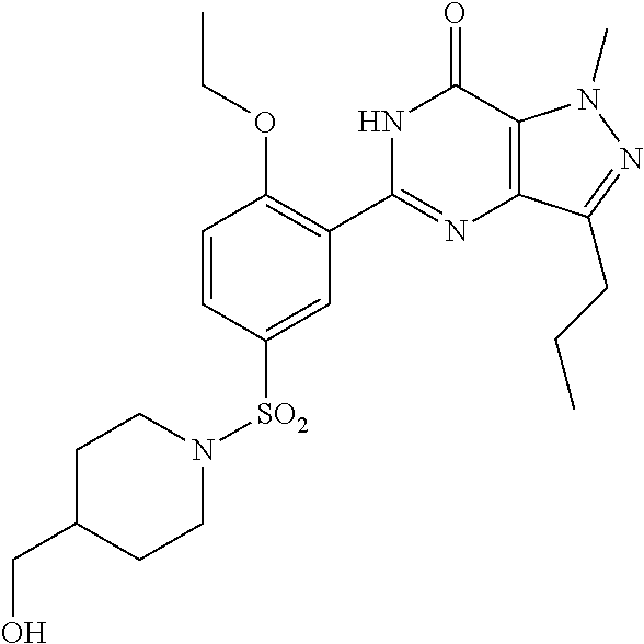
[SO2](C1=CC(C2=NC3=C(C(=O)N2)N(C)N=C3CCC)=C(OCC)C=C1)N1CCC(CO)CC1
